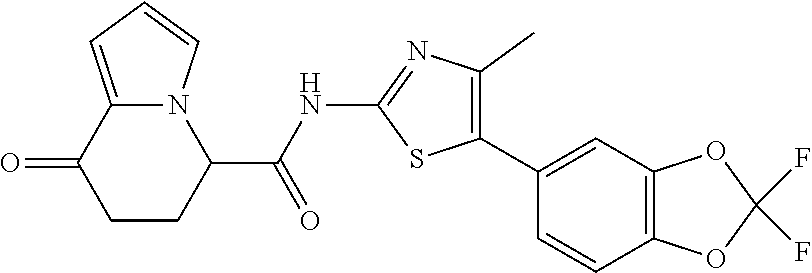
C1CC(C(NC2=NC(C)=C(C3=CC4=C(C=C3)OC(F)(F)O4)S2)=O)N2C(=CC=C2)C1=O
